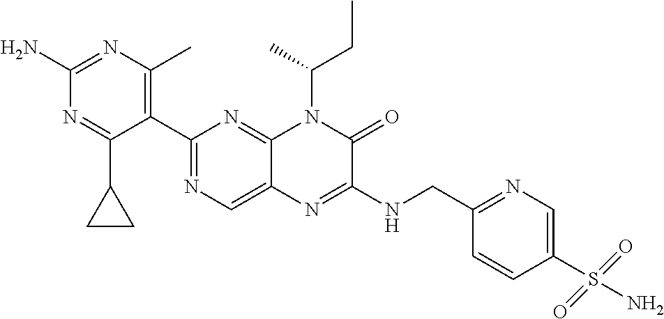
C1(C2=NC=C3C(=N2)N(C(C)CC)C(=O)C(NCC2=NC=C(S(N)(=O)=O)C=C2)=N3)=C(C)N=C(N)N=C1C1CC1
